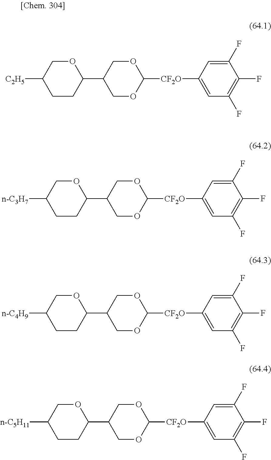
C1CC(C2COC([CF2O]C3=CC(F)=C(F)C(F)=C3)OC2)OCC1[C2H5].C1CC(C2COC([CF2O]C3=CC(F)=C(F)C(F)=C3)OC2)OCC1[n-C3H7].C1CC(C2COC([CF2O]C3=CC(F)=C(F)C(F)=C3)OC2)OCC1[n-C4H9].C1CC(C2COC([CF2O]C3=CC(F)=C(F)C(F)=C3)OC2)OCC1[n-C5H11]
